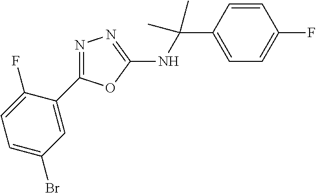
C1(C(NC2=NN=C(C3=CC(Br)=CC=C3F)O2)(C)C)=CC=C(F)C=C1
